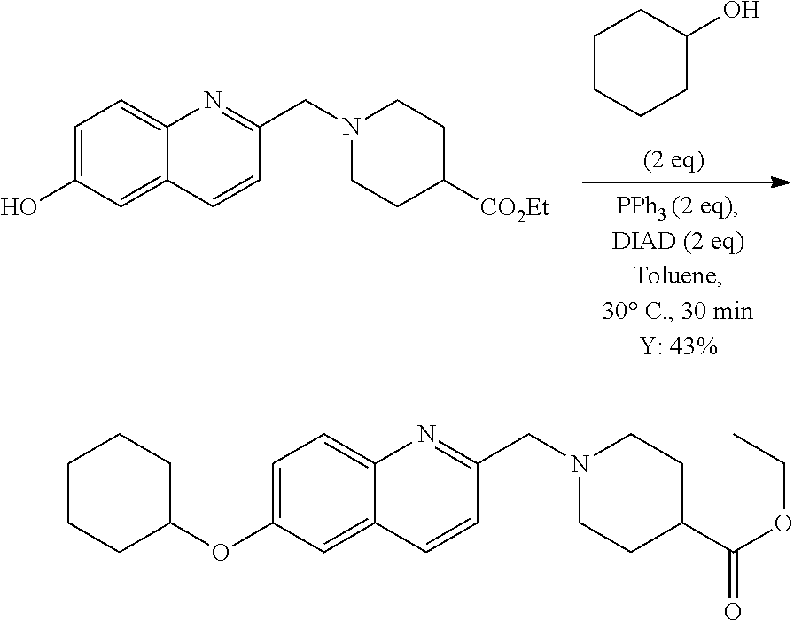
C1CCCC(O)C1.C1=C(O)C=C2C(=C1)N=C(CN1CCC([CO2Et])CC1)C=C2.C1=C(OC2CCCCC2)C=C2C(=C1)N=C(CN1CCC(C(OCC)=O)CC1)C=C2
